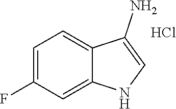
C1=C(F)C=C2C(=C1)C(N)=CN2.Cl
